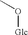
CO[Glc]
